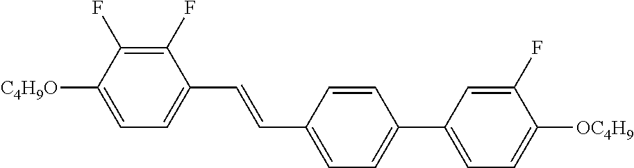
C1(F)=C(F)C([C4H9O])=CC=C1C=CC1=CC=C(C2=CC=C([OC4H9])C(F)=C2)C=C1
